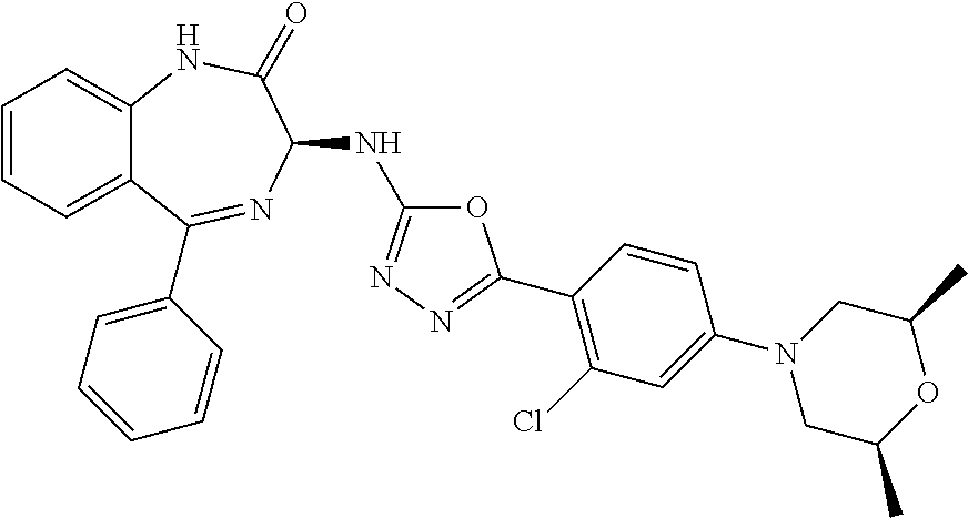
C1(C2=NN=C(NC3N=C(C4=CC=CC=C4)C4=CC=CC=C4NC3=O)O2)=C(Cl)C=C(N2CC(C)OC(C)C2)C=C1
